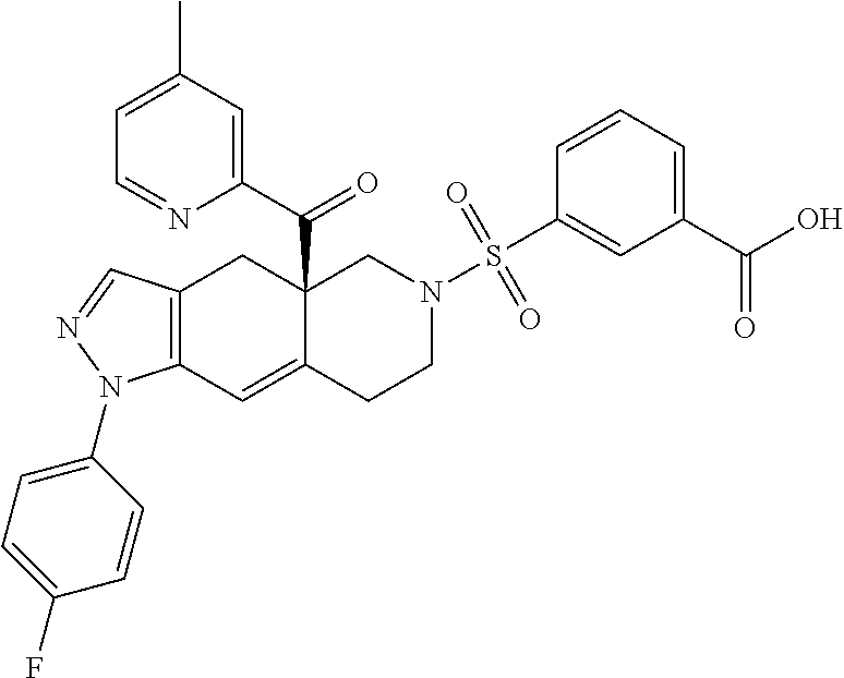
C12(C(C3=CC(C)=CC=N3)=O)C(=CC3=C(C1)C=NN3C1=CC=C(F)C=C1)CCN(S(C1=CC(C(O)=O)=CC=C1)(=O)=O)C2
